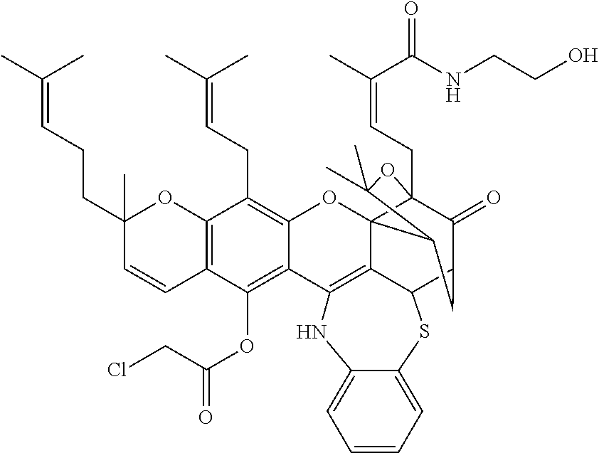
C12=C(C(OC(CCl)=O)=C3C(=C1CC=C(C)C)OC14C5=C3NC3=CC=CC=C3SC5C3C(=O)C1(CC=C(C(=O)NCCO)C)OC(C)(C)C4C3)C=CC(CCC=C(C)C)(C)O2
